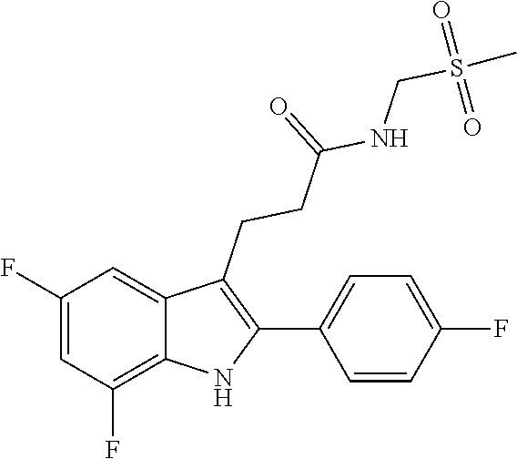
C1(C2=C(CCC(=O)NCS(C)(=O)=O)C3=CC(F)=CC(F)=C3N2)=CC=C(F)C=C1
